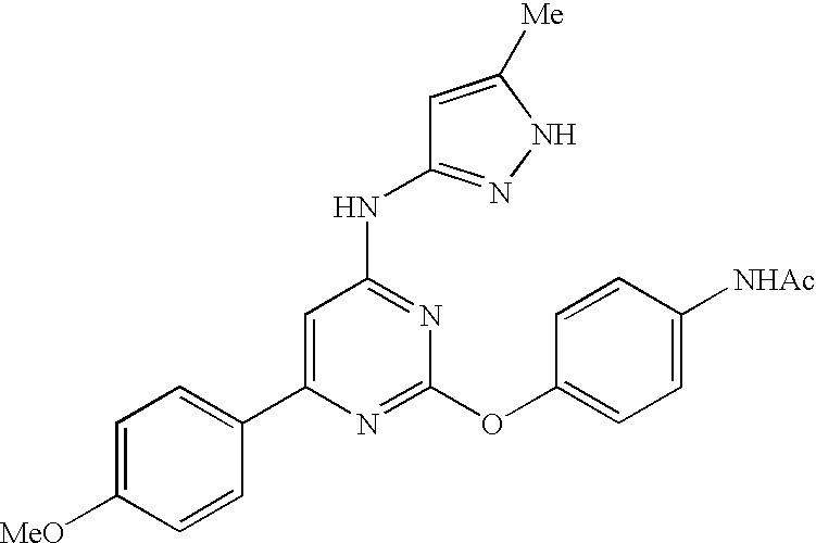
C1=C(C2=CC=C([MeO])C=C2)N=C(OC2=CC=C([NHAc])C=C2)N=C1NC1=NNC([Me])=C1
